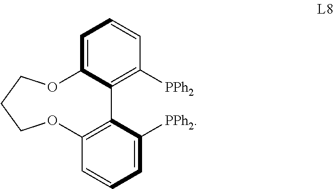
C12=CC=CC([PPh2])=C1C1=C(C=CC=C1[PPh2])OCCCO2
